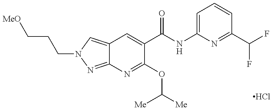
C12=CN(CCC[MeO])N=C1N=C(OC([Me])[Me])C(C(NC1=CC=CC(C(F)F)=N1)=O)=C2.Cl
